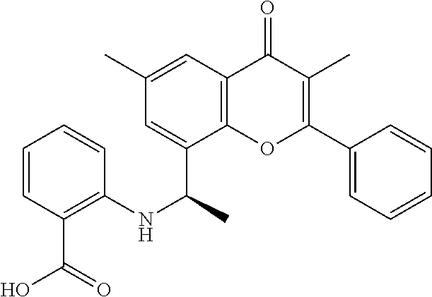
C1(C(NC2=C(C(O)=O)C=CC=C2)C)=CC(C)=CC2=C1OC(C1=CC=CC=C1)=C(C)C2=O
